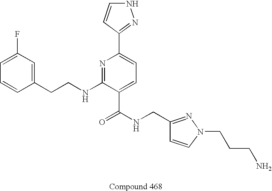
C1=CC(CCNC2=NC(C3=NNC=C3)=CC=C2C(NCC2=NN(CCCN)C=C2)=O)=CC(F)=C1
